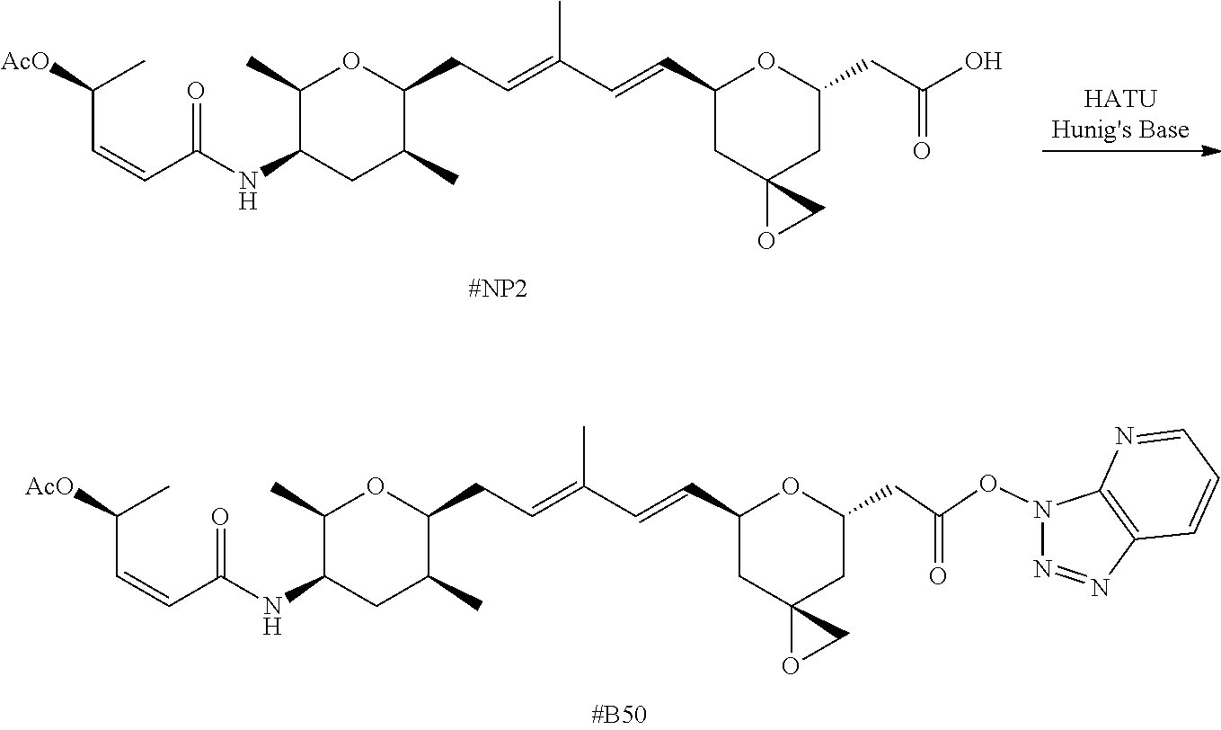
C(C=CC(=O)NC1CC(C)C(CC=C(C=CC2CC3(CC(CC(ON4N=NC5=C4N=CC=C5)=O)O2)OC3)C)OC1C)(C)[AcO].C(C=CC(=O)NC1CC(C)C(CC=C(C=CC2CC3(CC(CC(O)=O)O2)OC3)C)OC1C)(C)[AcO]
